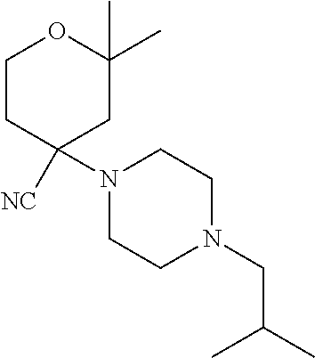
C1CC([NC])(N2CCN(CC(C)C)CC2)CC(C)(C)O1
